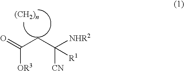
O=C(CC([NHR2])([CN])[R1])[OR3]
